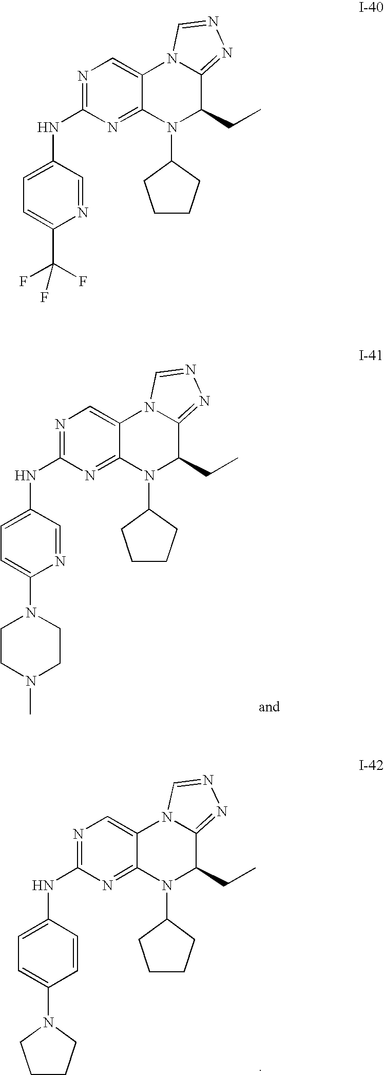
C1(NC2=NC=C3C(=N2)N(C2CCCC2)C(CC)C2=NN=CN32)=CC=C(N2CCN(C)CC2)N=C1.C1(NC2=NC=C3C(=N2)N(C2CCCC2)C(CC)C2=NN=CN32)=CC=C(N2CCCC2)C=C1.C1(NC2=NC=C3C(=N2)N(C2CCCC2)C(CC)C2=NN=CN32)=CC=C(C(F)(F)F)N=C1
